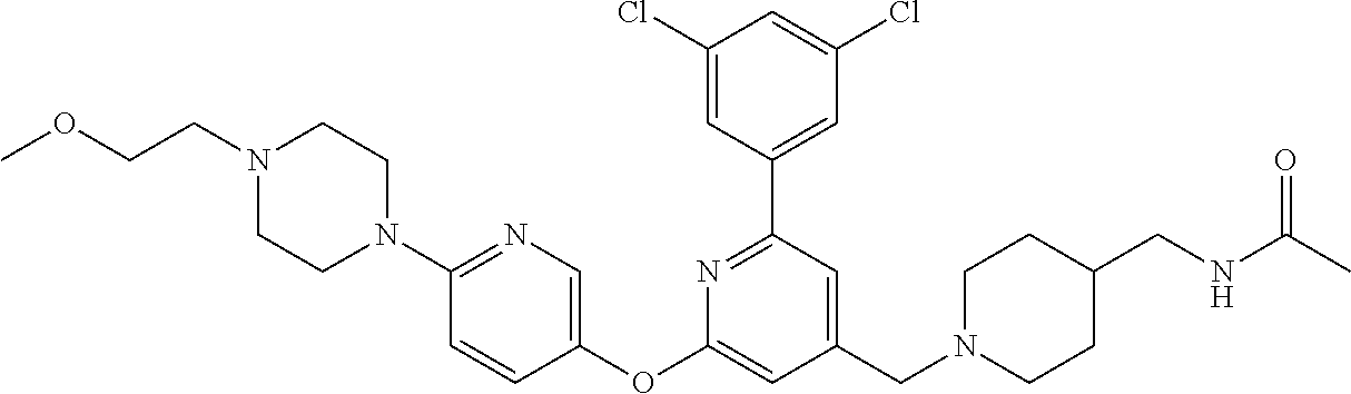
C1(Cl)=CC(C2=NC(OC3=CN=C(N4CCN(CCOC)CC4)C=C3)=CC(CN3CCC(CNC(C)=O)CC3)=C2)=CC(Cl)=C1
